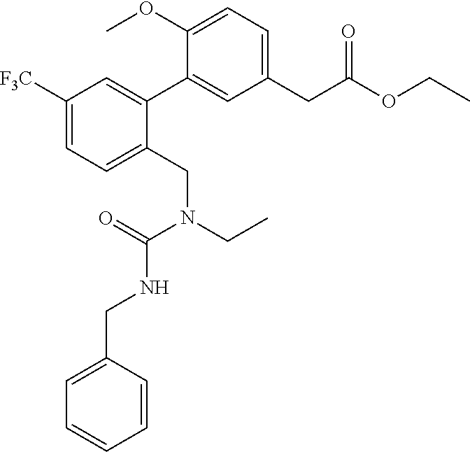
C1([F3C])=CC=C(CN(CC)C(=O)NCC2=CC=CC=C2)C(C2=CC(CC(OCC)=O)=CC=C2OC)=C1
